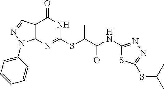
C12=C(N=C(SC(C(NC3=NN=C(SC(C)C)S3)=O)C)NC1=O)N(C1=CC=CC=C1)N=C2
